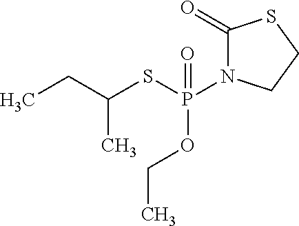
C1(=O)N(P(SC(CC)C)(OCC)=O)CCS1
